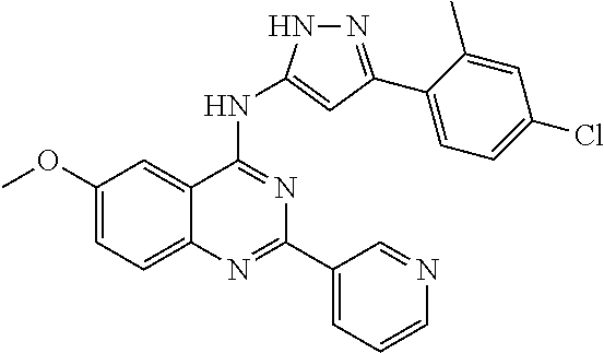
C1(OC)=CC=C2C(=C1)C(NC1=CC(C3=CC=C(Cl)C=C3C)=NN1)=NC(C1=CC=CN=C1)=N2
